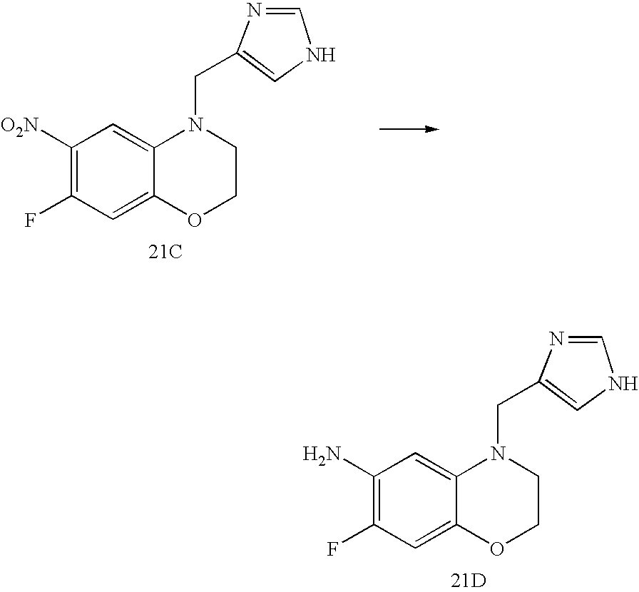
C1(N)=C(F)C=C2C(=C1)N(CC1=CNC=N1)CCO2.[21D].C1([O2N])=C(F)C=C2C(=C1)N(CC1=CNC=N1)CCO2.[21C]
